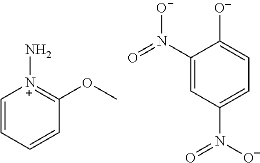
C1=CC=CC(OC)=[N+]1N.C1(N(=O)[O-])=CC(N(=O)[O-])=CC=C1[O-]
